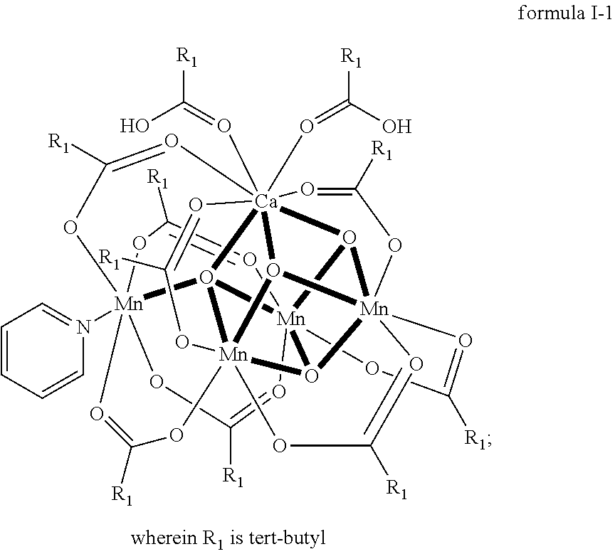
C1([R1])=O[Mn]2345O6[Ca]789%10(O=C(O)[R1])(O=C(O)[R1])O%11[Mn]6%12(O2[Mn]%112(O73[Mn](N3=CC=CC=C3)(OC([R1])=O4)(O1)(O=C([R1])O2)OC([R1])=O8)(OC([R1])=O%12)OC([R1])=O9)(OC([R1])=O%10)O=C([R1])O5
